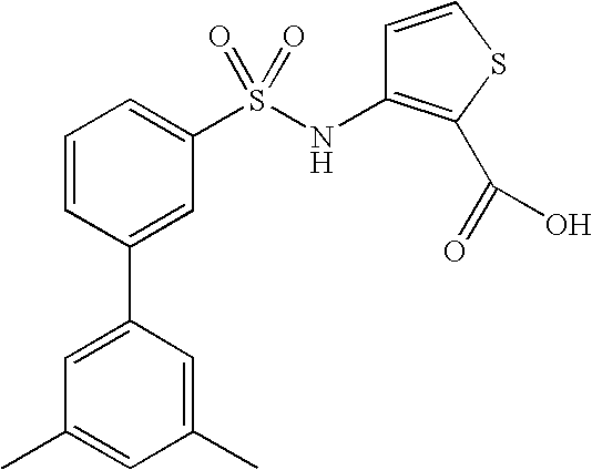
C1=CC(C2=CC(C)=CC(C)=C2)=CC(S(NC2=C(C(=O)O)SC=C2)(=O)=O)=C1
